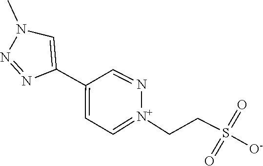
S(=O)([O-])(CC[N+]1=CC=C(C2=CN(C)N=N2)C=N1)=O
